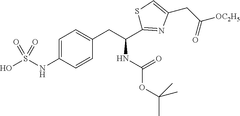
C1=C(NS(O)(=O)=O)C=CC(CC(NC(=O)OC(C)(C)C)C2=NC(CC(=O)[OC2H5])=CS2)=C1
